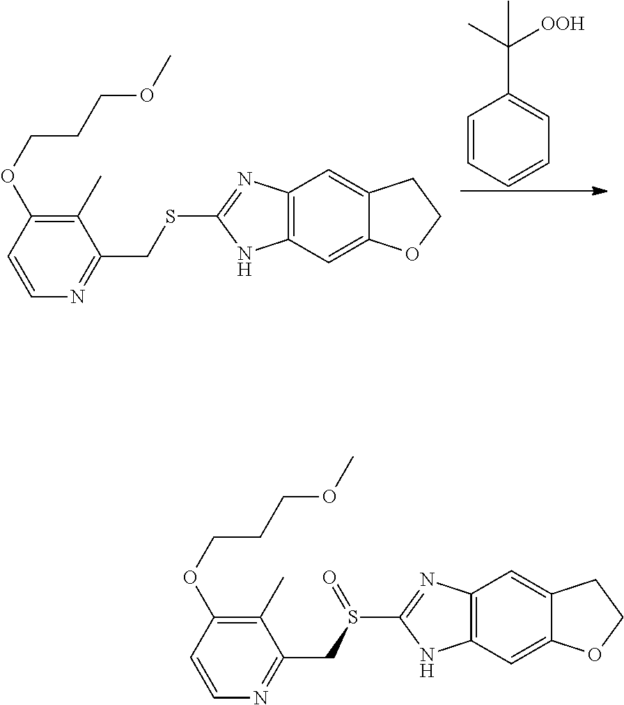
C1=CC=CC=C1C(C)([OOH])C.C12=C(C=C3C(=C1)CCO3)NC(SCC1=NC=CC(OCCCOC)=C1C)=N2.C12=C(C=C3C(=C1)CCO3)NC(S(CC1=NC=CC(OCCCOC)=C1C)=O)=N2
